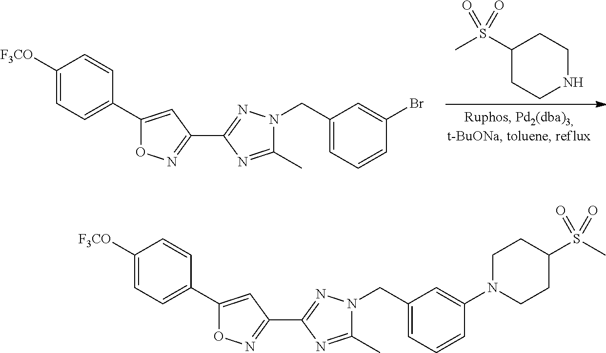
N1CCC(S(C)(=O)=O)CC1.C1([F3CO])=CC=C(C2=CC(C3=NN(CC4=CC=CC(Br)=C4)C(C)=N3)=NO2)C=C1.C1([F3CO])=CC=C(C2=CC(C3=NN(CC4=CC=CC(N5CCC(S(C)(=O)=O)CC5)=C4)C(C)=N3)=NO2)C=C1
